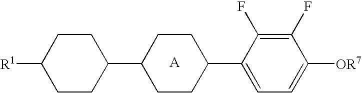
C1(F)=C(F)C(C2CCC(C3CCC([R1])CC3)CC2)=CC=C1[OR7]
